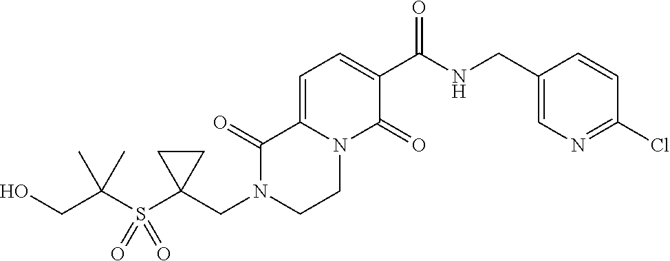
C1=C2N(C(=O)C(C(NCC3=CN=C(Cl)C=C3)=O)=C1)CCN(CC1(S(C(CO)(C)C)(=O)=O)CC1)C2=O
